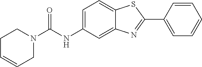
N1(C(NC2=CC=C3C(=C2)N=C(C2=CC=CC=C2)S3)=O)CCC=CC1
